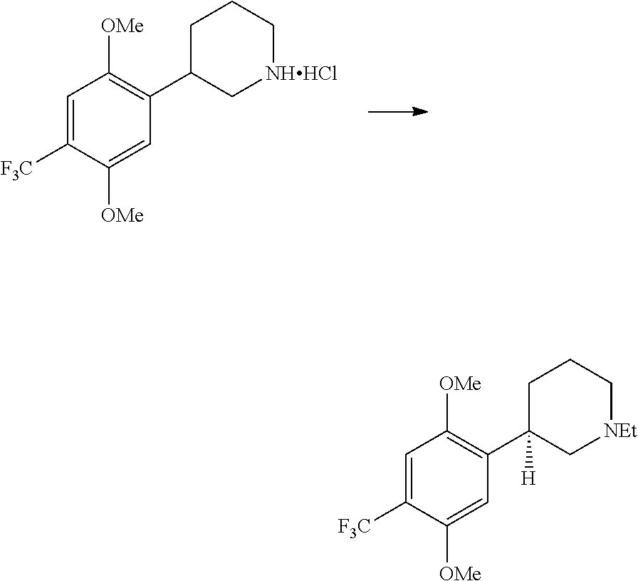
C1=C([F3C])C([OMe])=CC(C2C[NHHCl]CCC2)=C1[OMe].C1=C([F3C])C([OMe])=CC(C2([H])C[NEt]CCC2)=C1[OMe]
